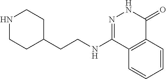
N(C1=NNC(=O)C2=C1C=CC=C2)CCC1CCNCC1
